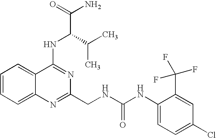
C1=CC=C2C(=C1)C(NC(C(N)=O)C(C)C)=NC(CNC(NC1=CC=C(Cl)C=C1C(F)(F)F)=O)=N2
